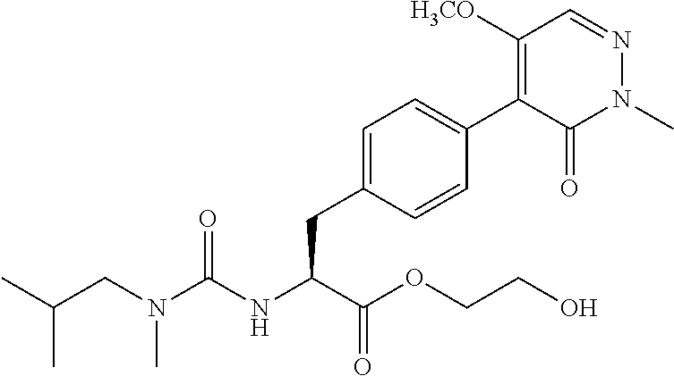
N(C(NC(C(OCCO)=O)CC1=CC=C(C2=C([H3CO])C=NN(C)C2=O)C=C1)=O)(CC(C)C)C
